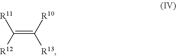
[R11]C(=C([R13])[R10])[R12]
